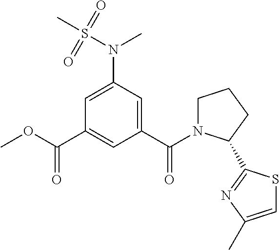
COC(C1=CC(C(=O)N2CCCC2C2=NC(C)=CS2)=CC(N(S(C)(=O)=O)C)=C1)=O
